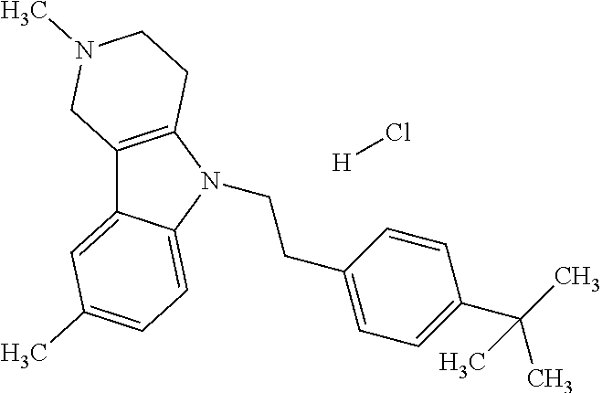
C12=C(N(CCC3=CC=C(C(C)(C)C)C=C3)C3=CC=C(C)C=C13)CCN(C)C2.[H]Cl
